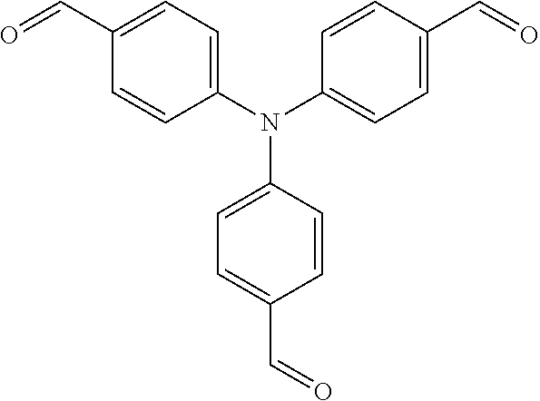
C1(C=O)=CC=C(N(C2=CC=C(C=O)C=C2)C2=CC=C(C=O)C=C2)C=C1
